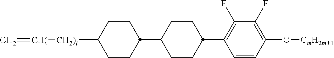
C1(F)=C(C2CCC(C3CCC([CH2)l][CH(]=C)CC3)CC2)C=CC(O[CmH2m+1])=C1F
